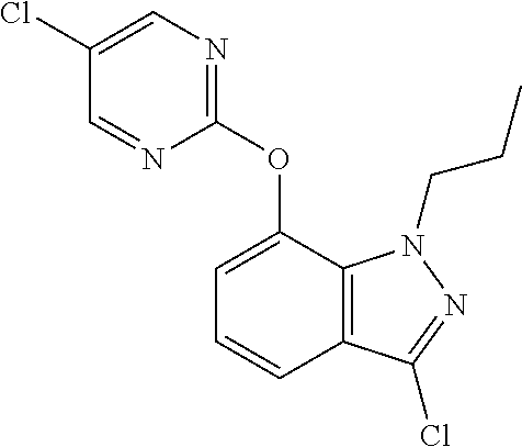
C1(Cl)=CN=C(OC2=CC=CC3=C2N(CCC)N=C3Cl)N=C1
